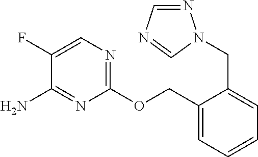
C1(F)=CN=C(OCC2=CC=CC=C2CN2N=CN=C2)N=C1N
